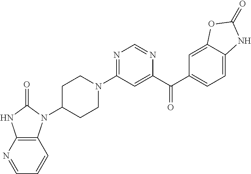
C1C(N2C3=C(NC2=O)N=CC=C3)CCN(C2=NC=NC(C(C3=CC=C4C(=C3)OC(=O)N4)=O)=C2)C1
